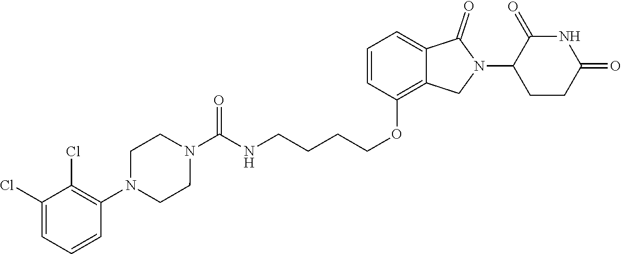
C(COC1=C2C(=CC=C1)C(=O)N(C1CCC(=O)NC1=O)C2)CCNC(N1CCN(C2=C(Cl)C(Cl)=CC=C2)CC1)=O
